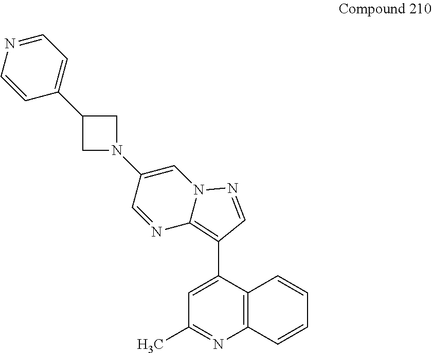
N1(C2=CN3C(=C(C4=CC(C)=NC5=C4C=CC=C5)C=N3)N=C2)CC(C2=CC=NC=C2)C1
